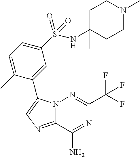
N12C(=NC=C1C1=CC(S(=O)(=O)NC3(C)CCN(C)CC3)=CC=C1C)C(N)=NC(C(F)(F)F)=N2
